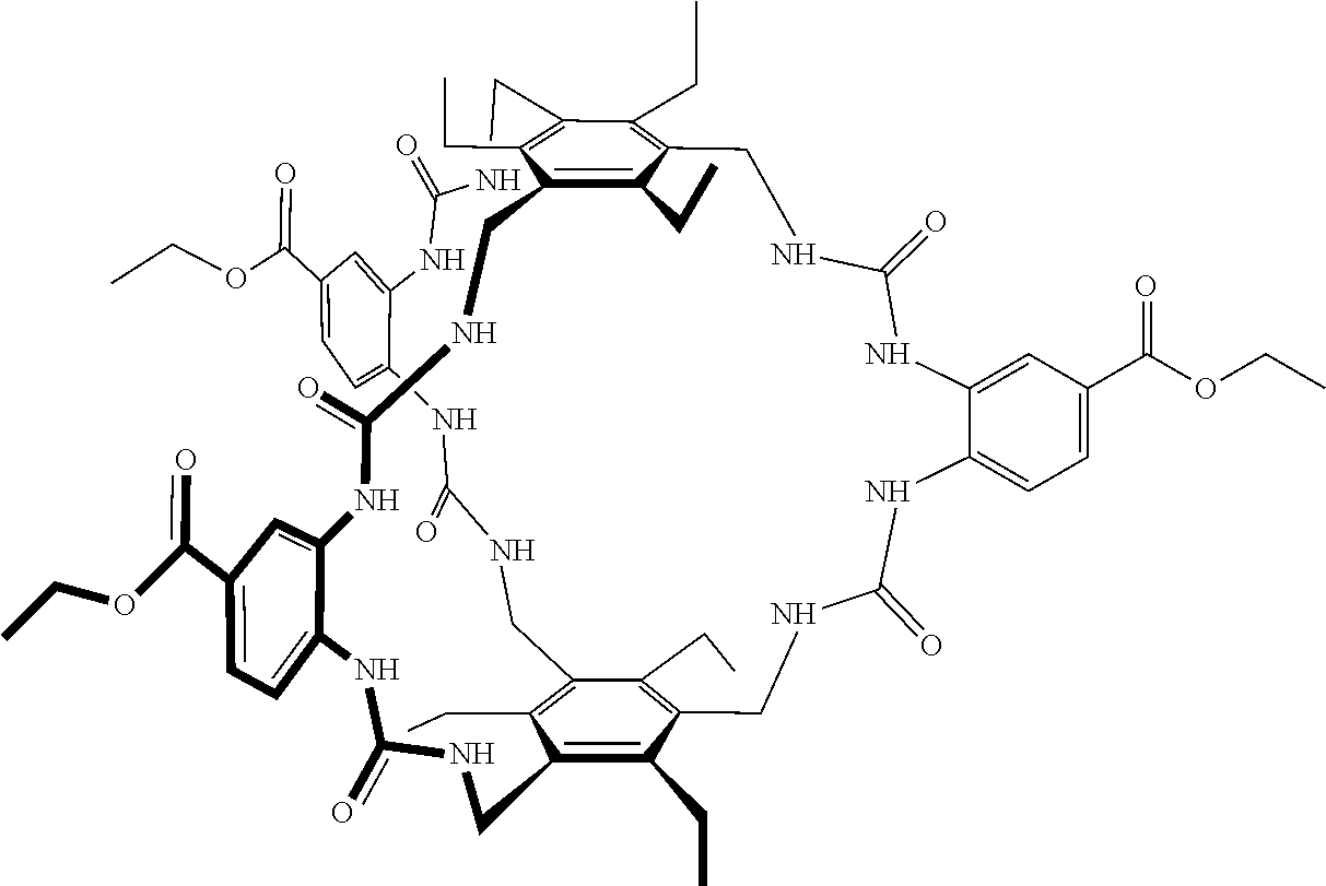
C(=O)(N)NC1=CC(C(OCC)=O)=CC=C1NC(NCC1=C(CC)C2=C(CC)C(=C1CC)CNC(=O)NC1=CC=C(C(=O)OCC)C=C1NC(=O)NCC1=C(CC)C(CC)=C(CC)C(=C1CC)CNC(=O)NC1=CC(C(OCC)=O)=CC=C1NC(=O)NC2)=O
